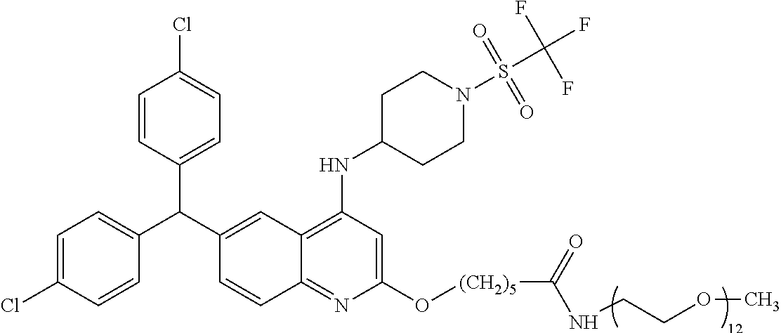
C1=C(Cl)C=CC(C(C2=CC3=C(NC4CCN(S(C(F)(F)F)(=O)=O)CC4)C=C(O[(CH2)5]C(=O)NCCOC)N=C3C=C2)C2=CC=C(Cl)C=C2)=C1
